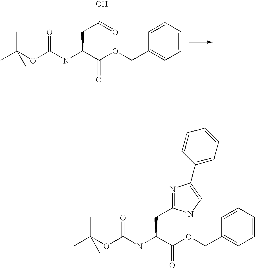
C1=CC=CC=C1COC(C(CC(=O)O)NC(=O)OC(C)(C)C)=O.C1=CC=CC=C1COC(C(CC1=NC(C2=CC=CC=C2)=CN1)NC(=O)OC(C)(C)C)=O
